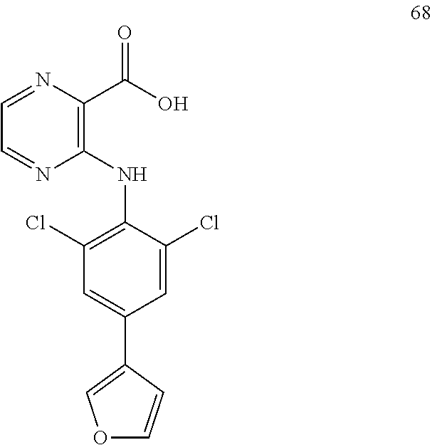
C1=NC(C(O)=O)=C(NC2=C(Cl)C=C(C3=COC=C3)C=C2Cl)N=C1
